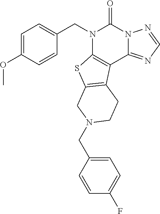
C1(CN2CC3=C(C4=C(N(CC5=CC=C(OC)C=C5)C(=O)N5C4=NC=N5)S3)CC2)=CC=C(F)C=C1
